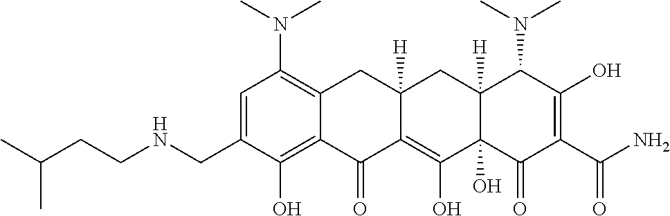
C1=C(CNCCC(C)C)C(O)=C2C(=C1N(C)C)CC1([H])C(=C(O)C3(O)C([H])(C1)C(N(C)C)C(O)=C(C(N)=O)C3=O)C2=O
